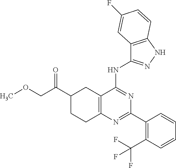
C1(C(=O)COC)CCC2=C(C1)C(NC1=NNC3=C1C=C(F)C=C3)=NC(C1=C(C(F)(F)F)C=CC=C1)=N2
